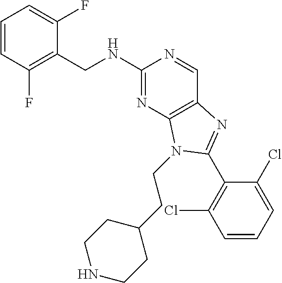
C1=CC(F)=C(CNC2=NC3=C(C=N2)N=C(C2=C(Cl)C=CC=C2Cl)N3CCC2CCNCC2)C(F)=C1
